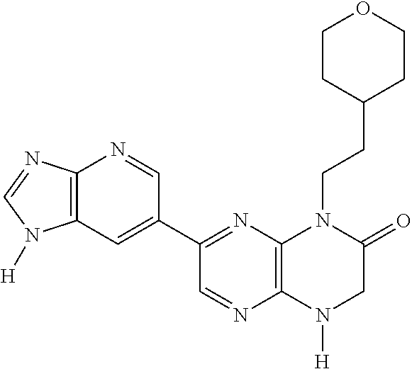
C12=C(N([H])CC(=O)N1CCC1CCOCC1)N=CC(C1=CC3=C(N=C1)N=CN3[H])=N2
